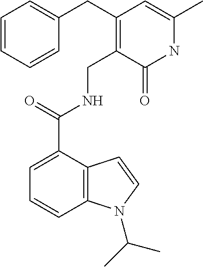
C1=CC2=C(C(C(=O)NCC3=C(CC4=CC=CC=C4)C=C(C)NC3=O)=C1)C=CN2C(C)C
